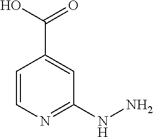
C1=CN=C(NN)C=C1C(O)=O
